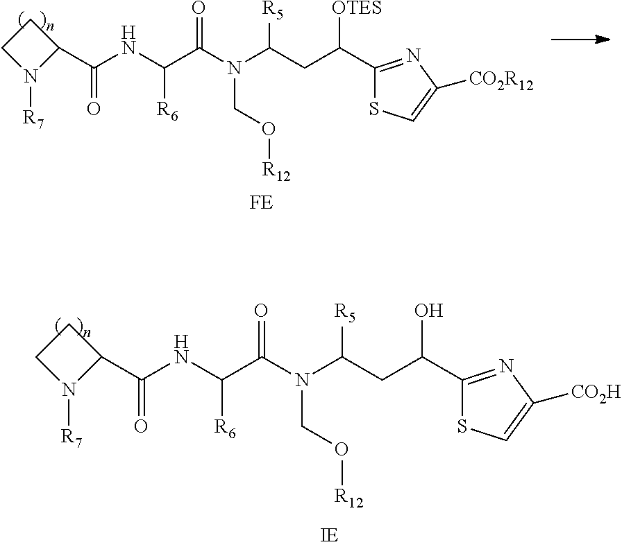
C1CN([R7])C1C(NC(C(N(C(CC(C1=NC([CO2H])=CS1)O)[R5])CO[R12])=O)[R6])=O.C1CN([R7])C1C(NC(C(N(C(CC(C1=NC([CO2R12])=CS1)[OTES])[R5])CO[R12])=O)[R6])=O
